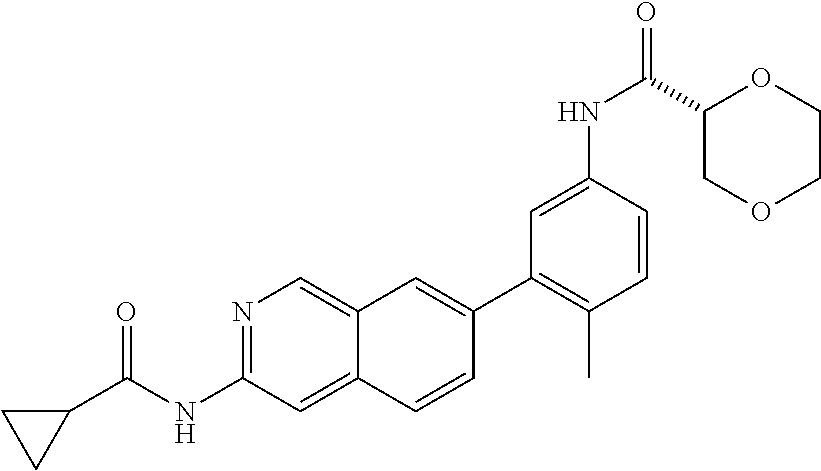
N1=C(NC(C2CC2)=O)C=C2C(=C1)C=C(C1=C(C)C=CC(NC(=O)C3COCCO3)=C1)C=C2
